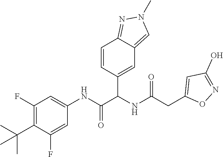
C1(F)=C(C(C)(C)C)C(F)=CC(NC(=O)C(NC(CC2=CC(O)=NO2)=O)C2=CC3=CN(C)N=C3C=C2)=C1
